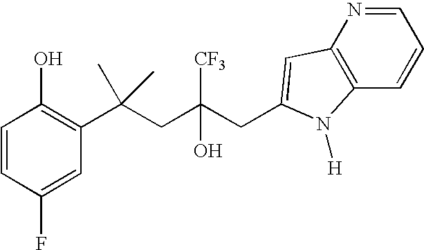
C1(F)=CC(C(CC(CC2=CC3=C(C=CC=N3)N2[H])([CF3])O)(C)C)=C(O)C=C1
